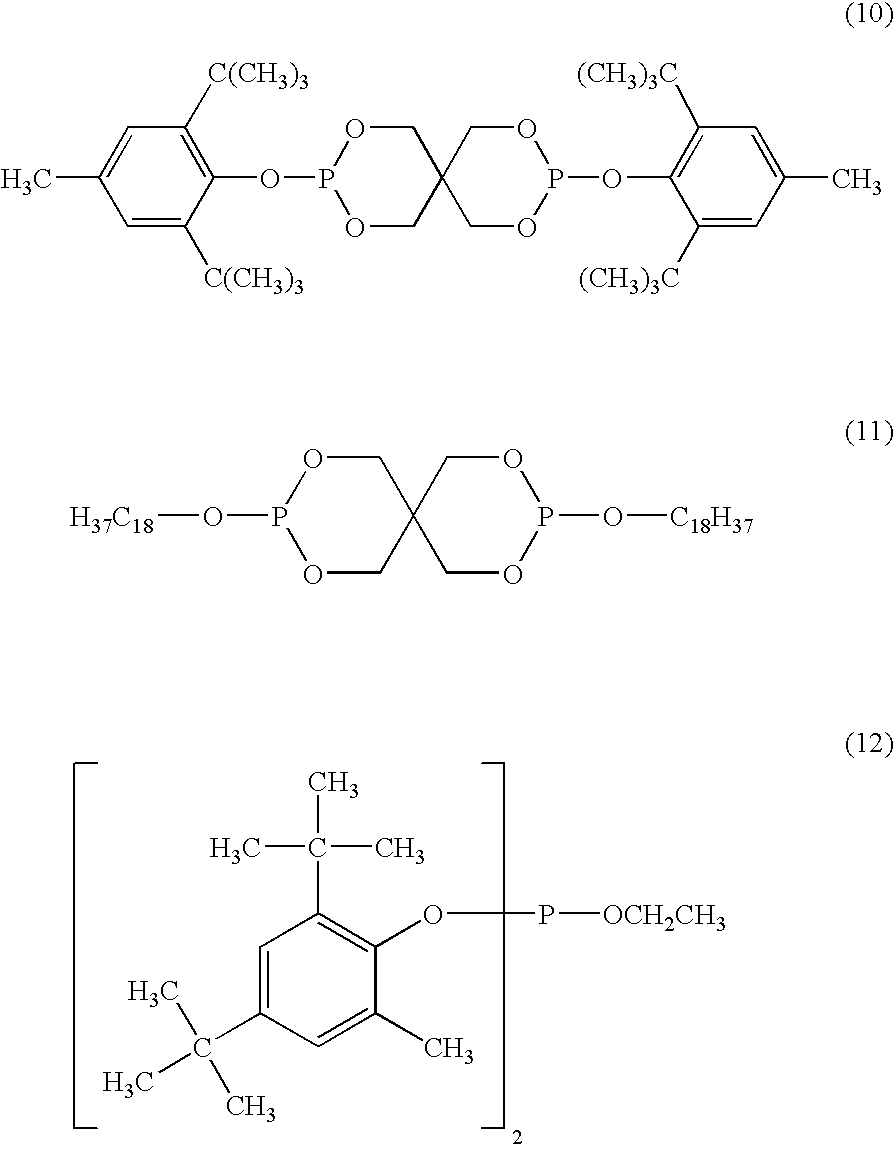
C1=C(C(C)(C)C)C=C(C)C(OP[OCH2CH3])=C1C(C)(C)C.CC1=CC([C(CH3)3])=C(OP2OCC3(CO2)COP(OC2=C([(CH3)3C])C=C(C)C=C2[(CH3)3C])OC3)C([C(CH3)3])=C1.[H37C18]OP1OCC2(CO1)COP(O[C18H37])OC2
